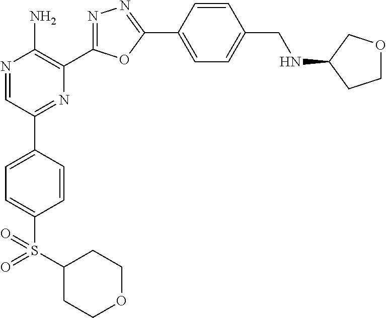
N1=CC(C2=CC=C(S(C3CCOCC3)(=O)=O)C=C2)=NC(C2=NN=C(C3=CC=C(CNC4CCOC4)C=C3)O2)=C1N
